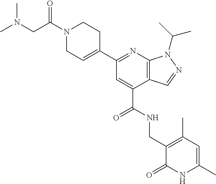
C1(C2=NC3=C(C(C(NCC4=C(C)C=C(C)NC4=O)=O)=C2)C=NN3C(C)C)=CCN(C(CN(C)C)=O)CC1
